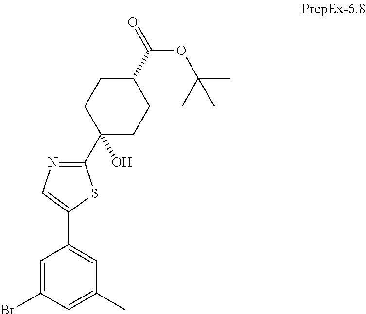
C1=C(Br)C=C(C)C=C1C1=CN=C(C2(O)CCC(C(=O)OC(C)(C)C)CC2)S1
